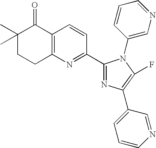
C1(C)(C)CCC2=C(C1=O)C=CC(C1=NC(C3=CC=CN=C3)=C(F)N1C1=CN=CC=C1)=N2
